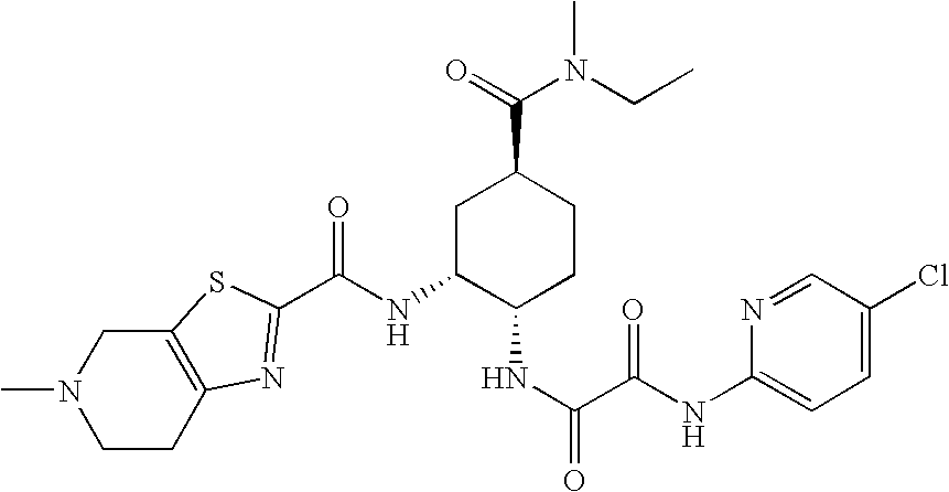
CN1CCC2=C(C1)SC(C(NC1C(NC(=O)C(NC3=CC=C(Cl)C=N3)=O)CCC(C(=O)N(C)CC)C1)=O)=N2
